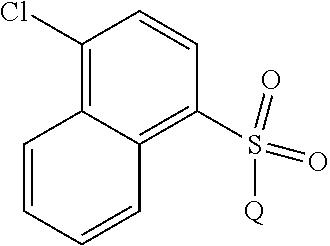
C1(Cl)=C2C(=C(S(=O)(=O)[Q])C=C1)C=CC=C2
